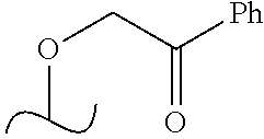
COCC([Ph])=O
